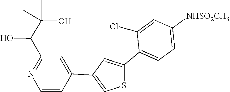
C1(C2=CC(C3=CC(C(O)C(C)(C)O)=NC=C3)=CS2)=CC=C([NHSO2CH3])C=C1Cl
